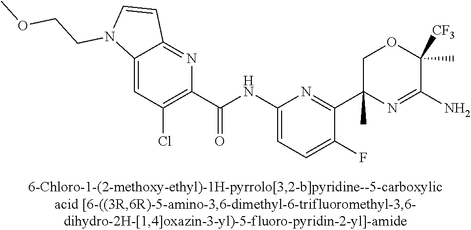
C1(C(NC2=CC=C(F)C(C3(C)N=C(N)C(C)([CF3])OC3)=N2)=O)=C(Cl)C=C2C(=N1)C=CN2CCOC
